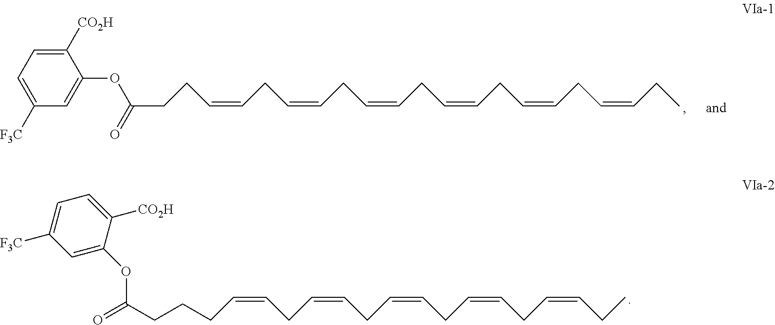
C1([CO2H])=CC=C([F3C])C=C1OC(CCC=CCC=CCC=CCC=CCC=CCC=CCC)=O.C(CC=CCC=CCC=CCC=CCC=CCC)CC(=O)OC1=CC([F3C])=CC=C1[CO2H]
